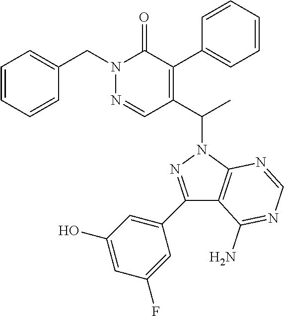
C1=CC=CC(CN2N=CC(C(C)N3N=C(C4=CC(O)=CC(F)=C4)C4=C3N=CN=C4N)=C(C3=CC=CC=C3)C2=O)=C1
